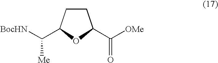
C1CC(C([BocHN])[Me])OC1C([OMe])=O
